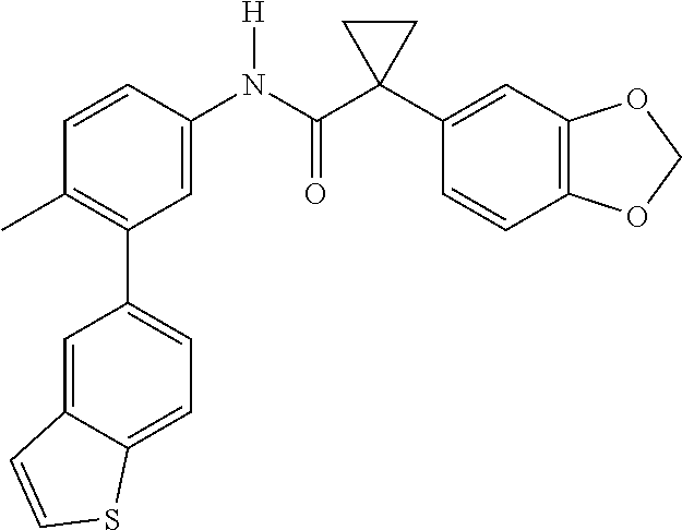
C1=C(N(C(C2(C3=CC4=C(C=C3)OCO4)CC2)=O)[H])C=CC(C)=C1C1=CC=C2C(=C1)C=CS2
